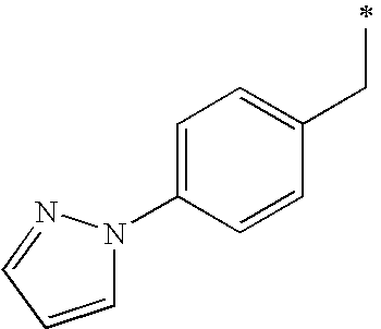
C1=C(N2C=CC=N2)C=CC(CC)=C1
